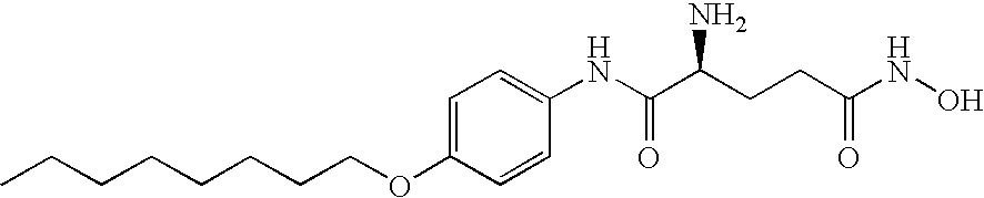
C1=C(OCCCCCCCC)C=CC(NC(C(CCC(NO)=O)N)=O)=C1
